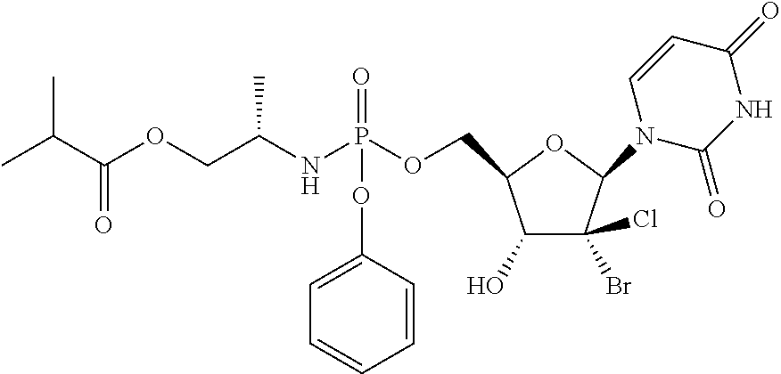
CC(C(OCC(NP(OCC1C(O)C(Br)(Cl)C(N2C(=O)NC(=O)C=C2)O1)(=O)OC1=CC=CC=C1)C)=O)C
